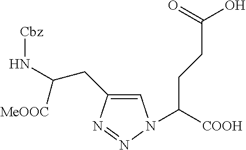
C1=C(CC(N[Cbz])[MeOOC])N=NN1C([COOH])CCC(O)=O
